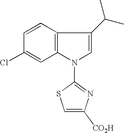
C12=C(C=CC(Cl)=C1)C(C(C)C)=CN2C1=NC([CO2H])=CS1
